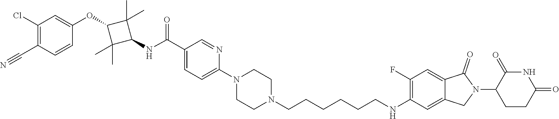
C1(F)=C(NCCCCCCN2CCN(C3=CC=C(C(NC4C(C)(C)C(OC5=CC(Cl)=C(C#N)C=C5)C4(C)C)=O)C=N3)CC2)C=C2C(=C1)C(=O)N(C1C(=O)NC(=O)CC1)C2
